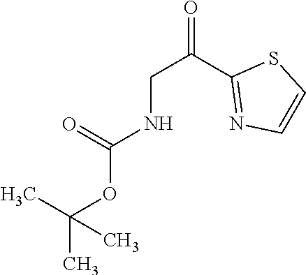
CC(OC(=O)NCC(C1=NC=CS1)=O)(C)C
